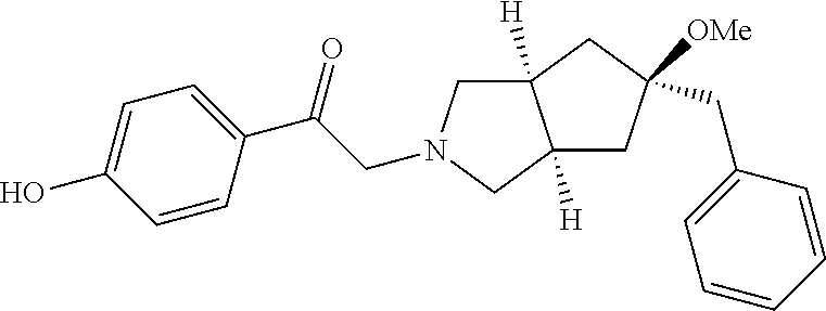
C1=CC(C(=O)CN2CC3([H])C([H])(C2)CC(CC2=CC=CC=C2)([OMe])C3)=CC=C1O
